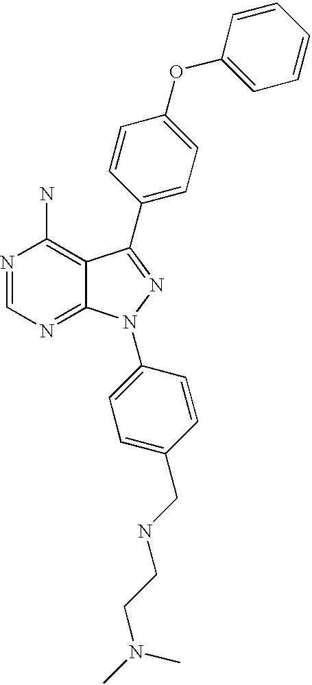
N1=CN=C2C(=C1N)C(C1=CC=C(OC3=CC=CC=C3)C=C1)=NN2C1=CC=C(CNCCN(C)C)C=C1
